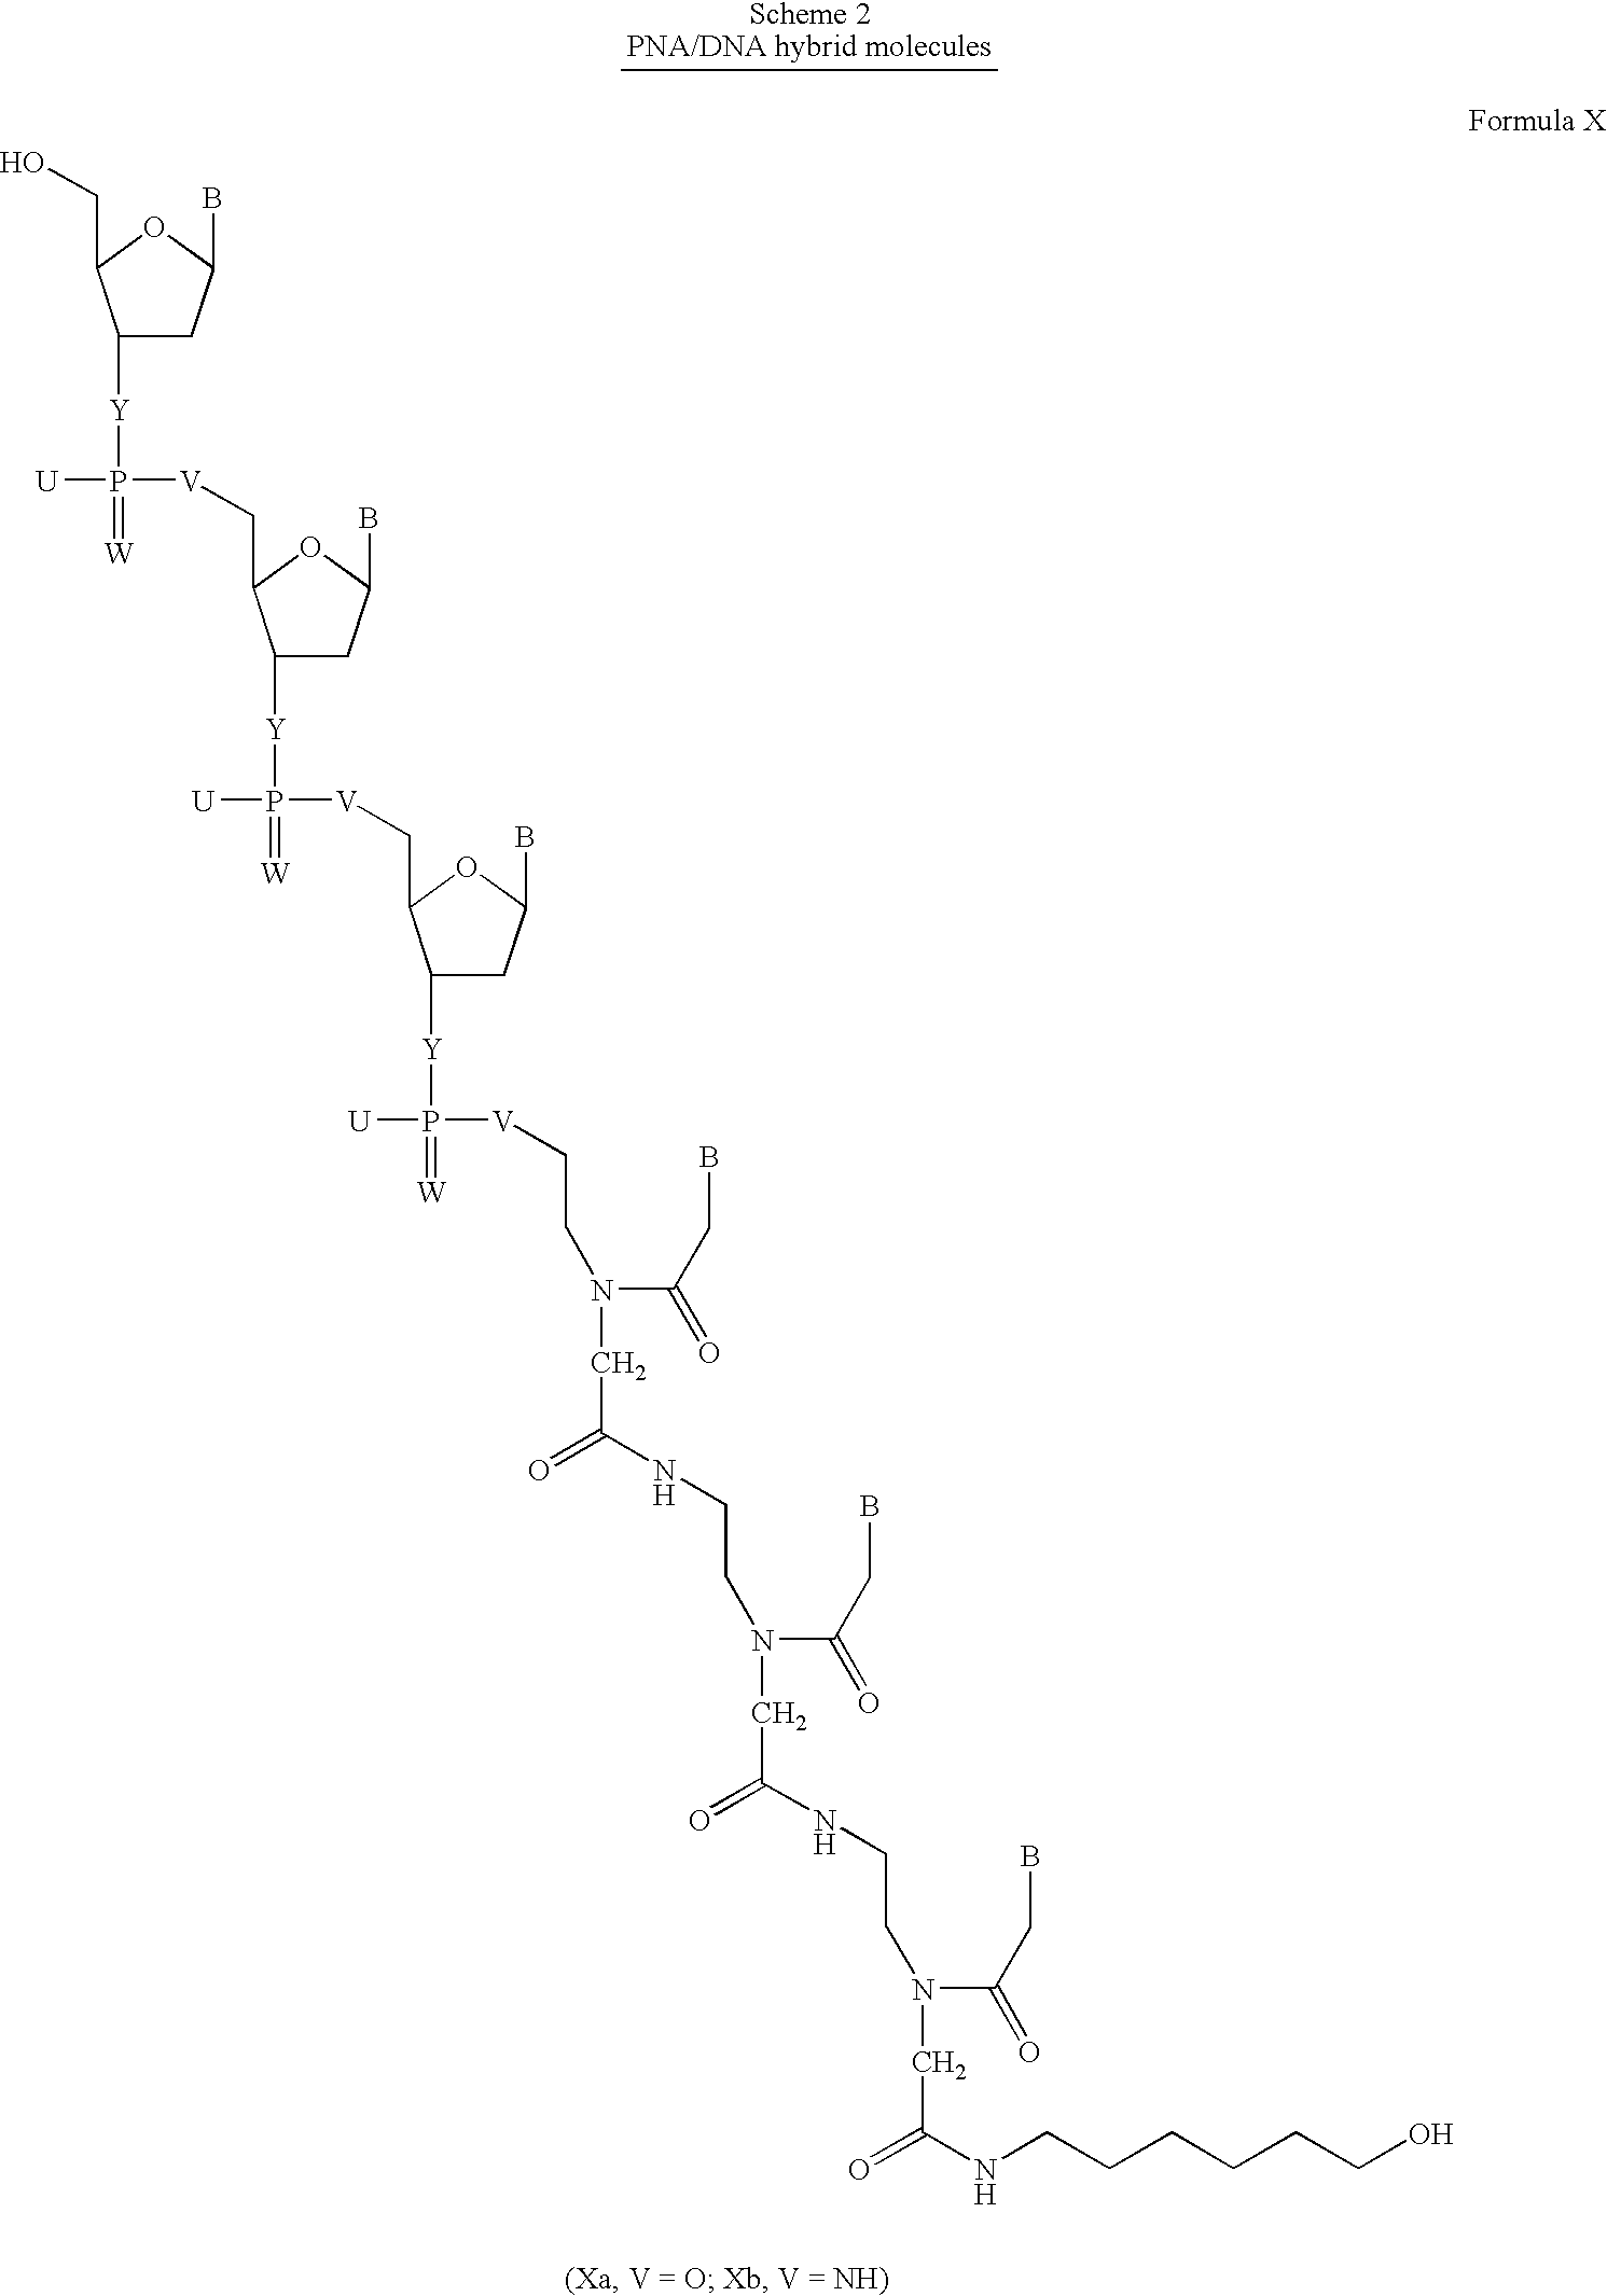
C1([Y]P([U])(=[W])[V]CC2C([Y]P([U])(=[W])[V]CC3C([Y]P([U])(=[W])[V]CCN(C(CB)=O)CC(=O)NCCN(C(CB)=O)CC(=O)NCCN(C(CB)=O)CC(NCCCCCCO)=O)CC(B)O3)CC(B)O2)CC(B)OC1CO
